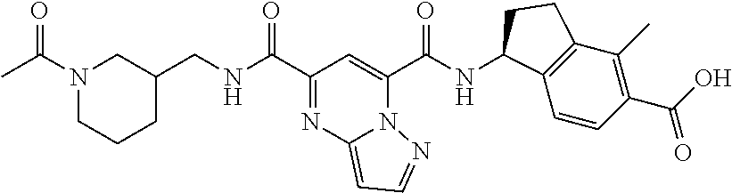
C1(C(=O)NCC2CN(C(=O)C)CCC2)=NC2=CC=NN2C(C(=O)NC2C3=C(C(C)=C(C(=O)O)C=C3)CC2)=C1
